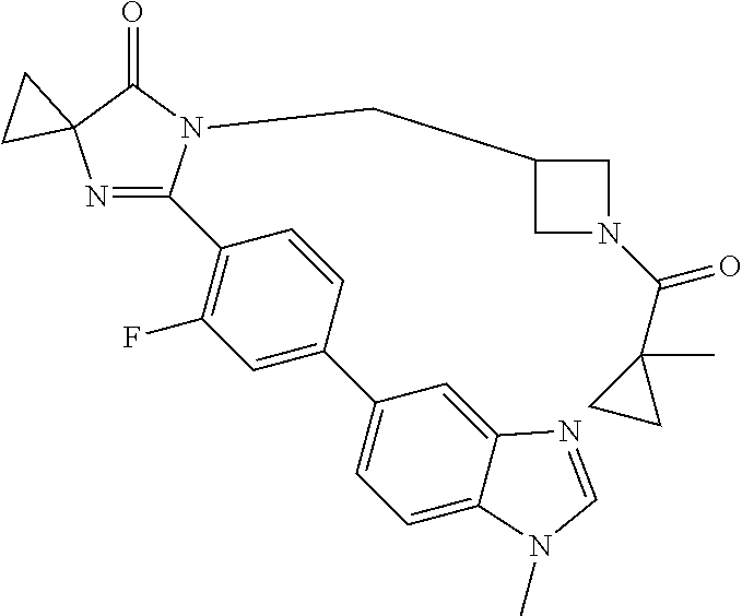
N1=C(C2=C(F)C=C(C3=CC=C4C(=C3)N=CN4C)C=C2)N(CC2CN(C(C3(C)CC3)=O)C2)C(=O)C12CC2
